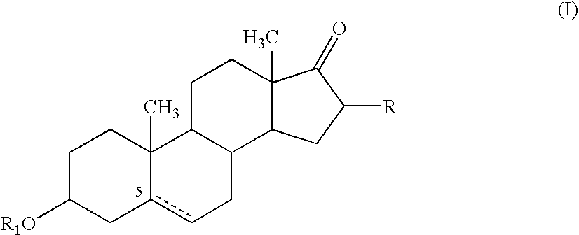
C1c2cCC3C(C2(C)CCC1[R1O])CCC1(C)C3CC([R])C1=O
